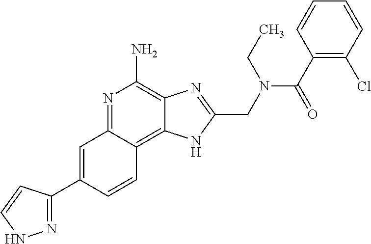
C1=C(C2=NNC=C2)C=CC2=C3C(=C(N)N=C12)N=C(CN(C(C1=C(Cl)C=CC=C1)=O)CC)N3
